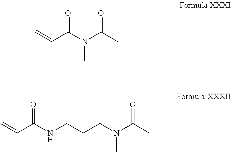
C=CC(N(C(C)=O)C)=O.C=CC(NCCCN(C(C)=O)C)=O
